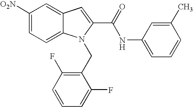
C1([O2N])=CC=C2C(=C1)C=C(C(=O)NC1=CC=CC(C)=C1)N2CC1=C(F)C=CC=C1F
